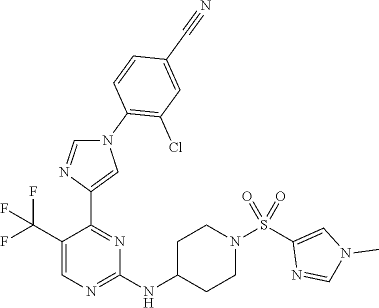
C1(C(F)(F)F)=CN=C(NC2CCN(S(C3=CN(C)C=N3)(=O)=O)CC2)N=C1C1=CN(C2=C(Cl)C=C(C#N)C=C2)C=N1
